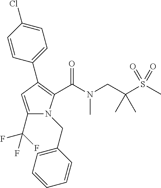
C1(C(F)(F)F)=CC(C2=CC=C(Cl)C=C2)=C(C(N(C)CC(S(C)(=O)=O)(C)C)=O)N1CC1=CC=CC=C1
